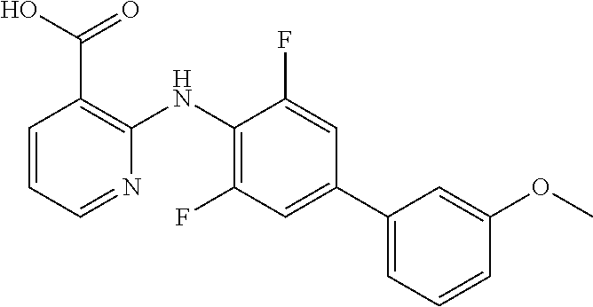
C1=CC=NC(NC2=C(F)C=C(C3=CC=CC(OC)=C3)C=C2F)=C1C(O)=O
